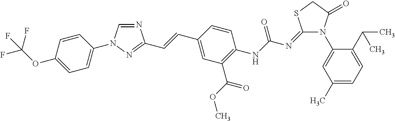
N1=CN(C2=CC=C(OC(F)(F)F)C=C2)N=C1C=CC1=CC(C(OC)=O)=C(NC(=O)N=C2N(C3=CC(C)=CC=C3C(C)C)C(=O)CS2)C=C1
